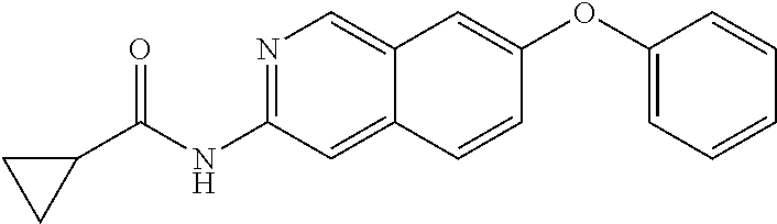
N1=C(NC(C2CC2)=O)C=C2C(=C1)C=C(OC1=CC=CC=C1)C=C2
